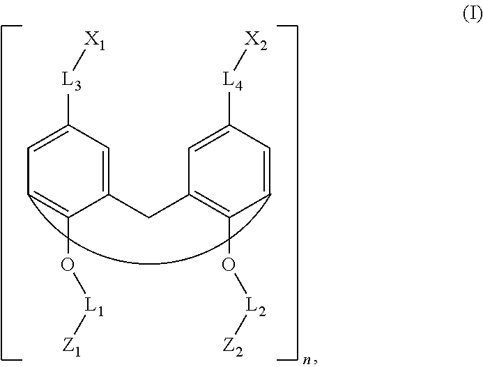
C1(CC2=C(O[L2][Z2])C=CC([L4][X2])=C2)=CC([L3][X1])=CC=C1O[L1][Z1]
